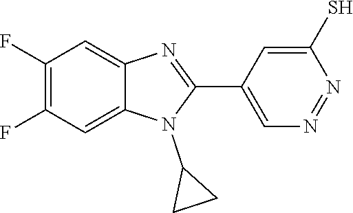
C1(F)=C(F)C=C2C(=C1)N=C(C1=CN=NC(S)=C1)N2C1CC1
